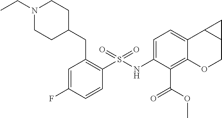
N1(CC)CCC(CC2=C(S(NC3=CC=C4C(=C3C(OC)=O)OCC3C4C3)(=O)=O)C=CC(F)=C2)CC1
